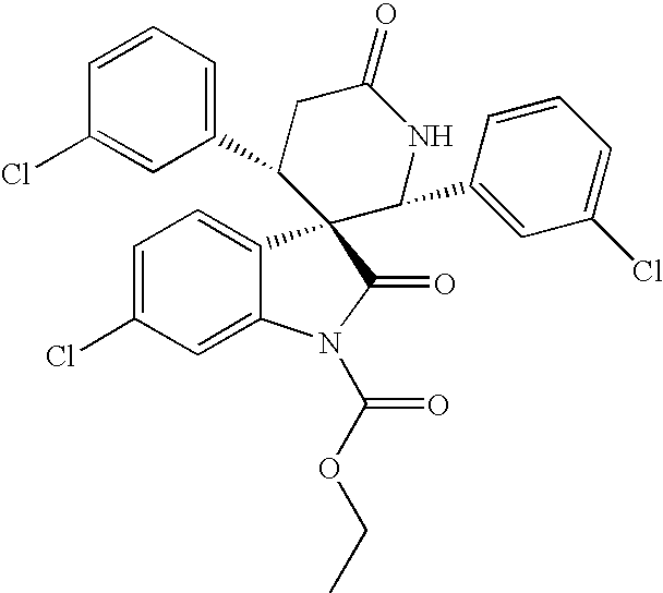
C1=C(Cl)C=C2C(=C1)C1(C(=O)N2C(OCC)=O)C(C2=CC=CC(Cl)=C2)CC(=O)NC1C1=CC(Cl)=CC=C1
